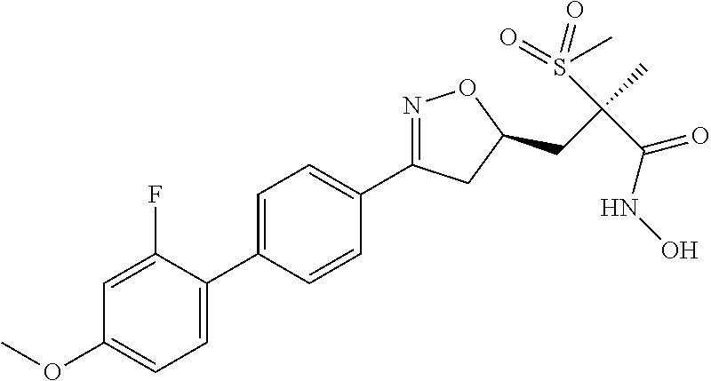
C1=C(C2=CC=C(OC)C=C2F)C=CC(C2=NOC(CC(C)(S(=O)(=O)C)C(=O)NO)C2)=C1
